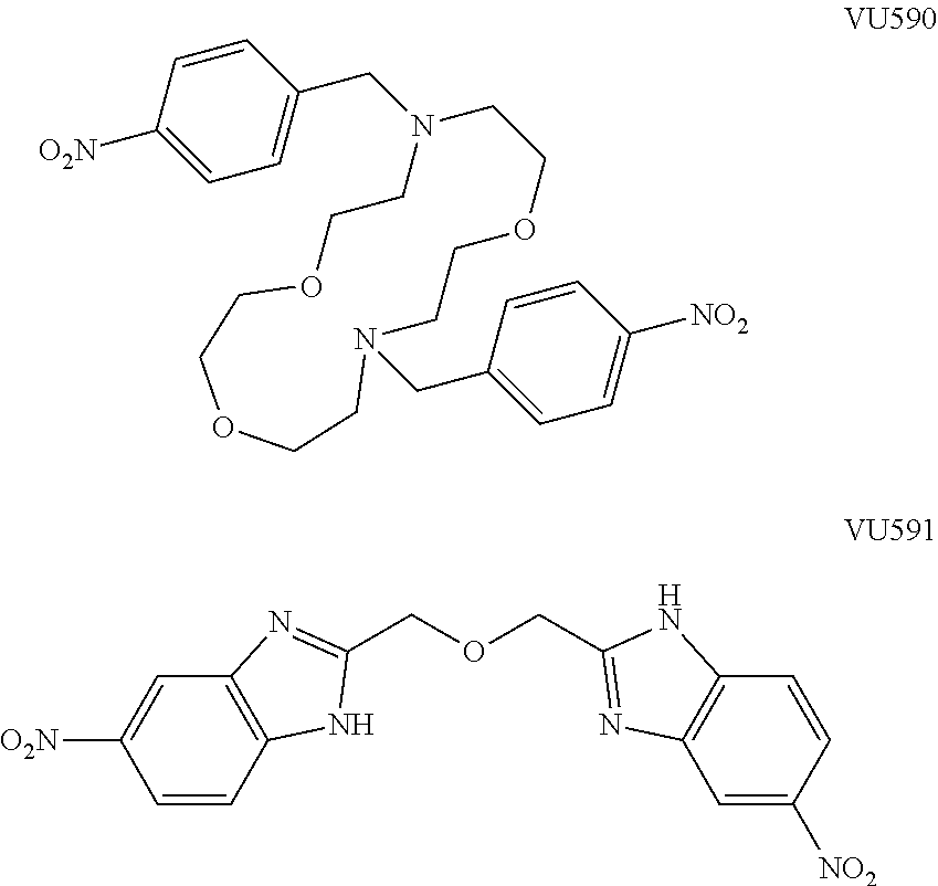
C1=CC([O2N])=CC=C1CN1CCOCCN(CC2=CC=C([NO2])C=C2)CCOCCOCC1.C1=CC2=C(C=C1[O2N])N=C(COCC1=NC3=C(C=CC([NO2])=C3)N1)N2
